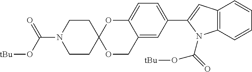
C1CC2(CCN1C(O[tBu])=O)OCC1=CC(C3=CC4=C(N3C(=O)O[tBu])C=CC=C4)=CC=C1O2
